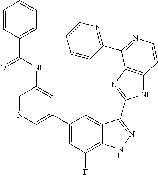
C1(C2=CN=CC(NC(=O)C3=CC=CC=C3)=C2)=CC(F)=C2C(=C1)C(C1=NC3=C(N1)C=CN=C3C1=NC=CC=C1)=NN2
